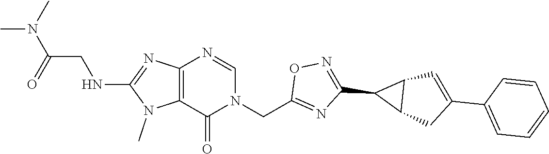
C12=C(N=CN(CC3=NC(C4C5C4C=C(C4=CC=CC=C4)C5)=NO3)C1=O)N=C(NCC(N(C)C)=O)N2C
